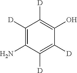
C1([D])=C(N)C([D])=C([D])C(O)=C1[D]
